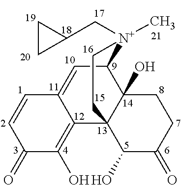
C1(=O)C(O)=C2C(=CC3C4(O)C2(C(O)C(=O)CC4)CC[N+]3(CC2CC2)C)C=C1
